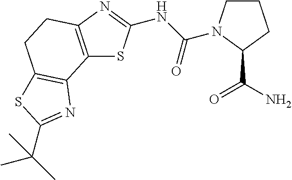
C12=C(N=C(NC(=O)N3CCCC3C(N)=O)S1)CCC1=C2N=C(C(C)(C)C)S1
